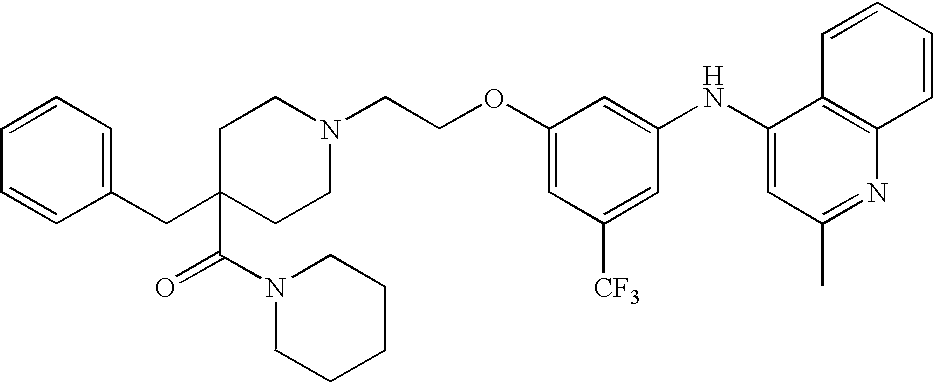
C1=CC=CC(CC2(C(N3CCCCC3)=O)CCN(CCOC3=CC([CF3])=CC(NC4=CC(C)=NC5=C4C=CC=C5)=C3)CC2)=C1
